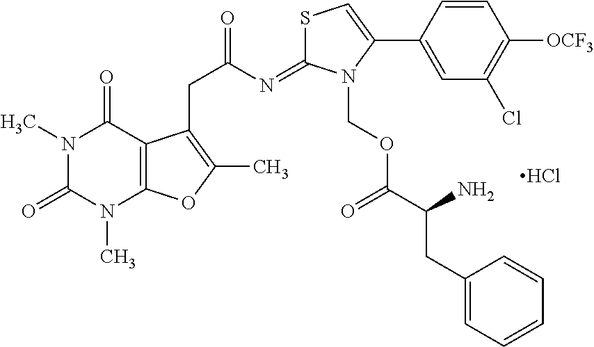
Cl.N1(C)C(=O)N(C)C2=C(C1=O)C(CC(=O)N=C1SC=C(C3=CC(Cl)=C([OCF3])C=C3)N1COC(=O)C(N)CC1=CC=CC=C1)=C(C)O2
